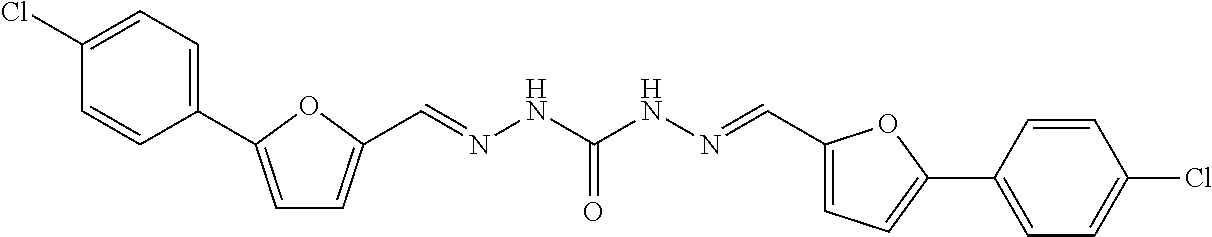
C1=C(C2=CC=C(Cl)C=C2)OC(C=NNC(NN=CC2=CC=C(C3=CC=C(Cl)C=C3)O2)=O)=C1
